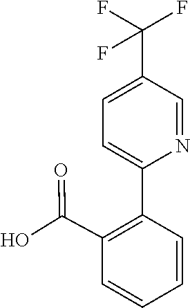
N1=CC(C(F)(F)F)=CC=C1C1=C(C(O)=O)C=CC=C1
